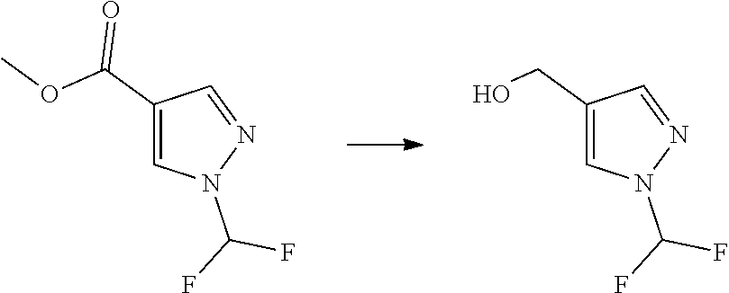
C1(C(OC)=O)=CN(C(F)F)N=C1.C1(CO)=CN(C(F)F)N=C1
